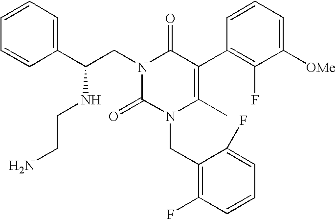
C1=CC(C(NCCN)CN2C(=O)N(CC3=C(F)C=CC=C3F)C(C)=C(C3=C(F)C([OMe])=CC=C3)C2=O)=CC=C1
